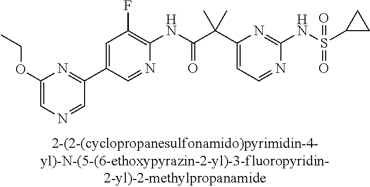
N1=CC=C(C(C(NC2=C(F)C=C(C3=NC(OCC)=CN=C3)C=N2)=O)(C)C)N=C1NS(=O)(=O)C1CC1
